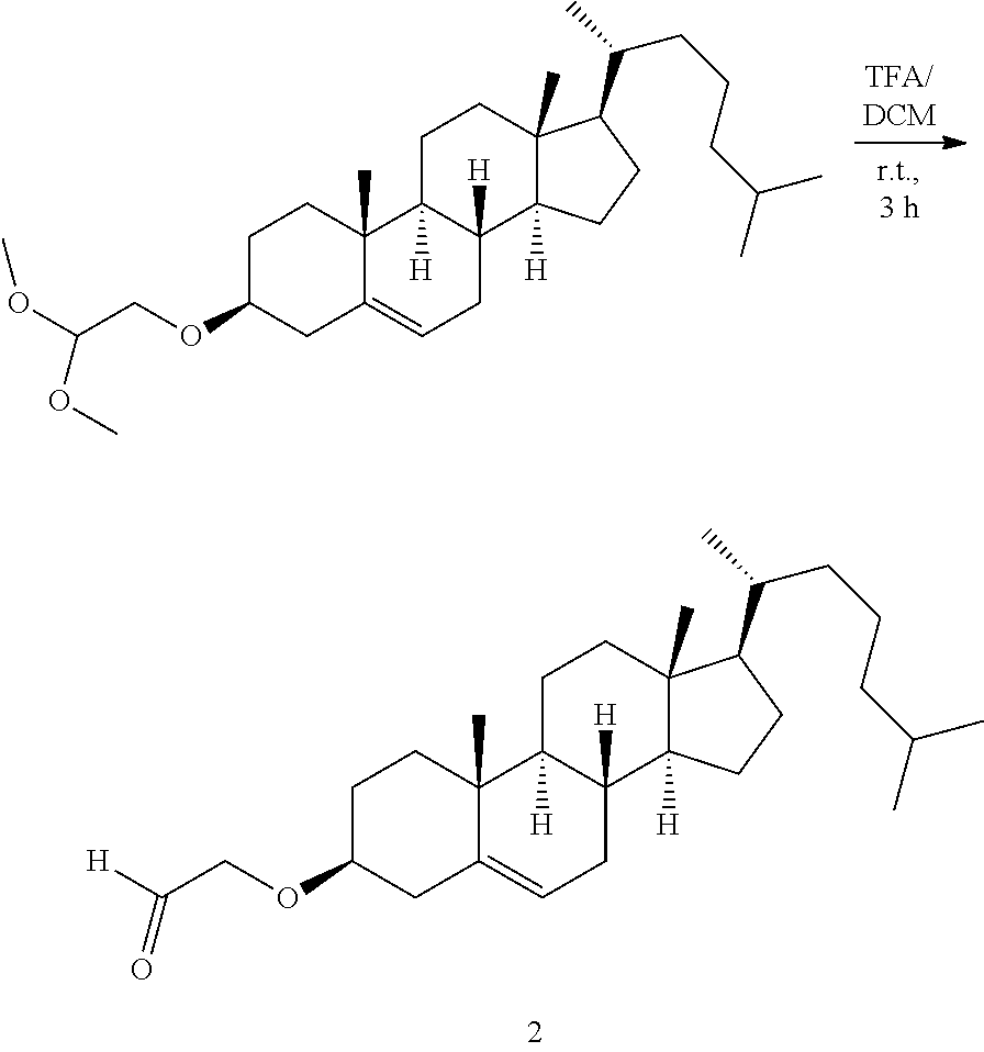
C1C(OCC(OC)OC)CC2=CCC3([H])C([H])(C2(C)C1)CCC1(C)C3([H])CCC1C(C)CCCC(C)C.C1C(OCC([H])=O)CC2=CCC3([H])C([H])(C2(C)C1)CCC1(C)C3([H])CCC1C(C)CCCC(C)C
